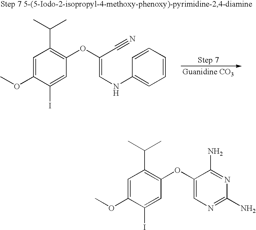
[Guanidine CO3].C1=C(OC)C(I)=CC(OC(C#N)=CNC2=CC=CC=C2)=C1C(C)C.C1=C(OC)C(I)=CC(OC2=CN=C(N)N=C2N)=C1C(C)C
